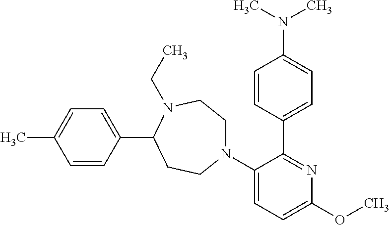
C1=CC(C2CCN(C3=CC=C(OC)N=C3C3=CC=C(N(C)C)C=C3)CCN2CC)=CC=C1C
